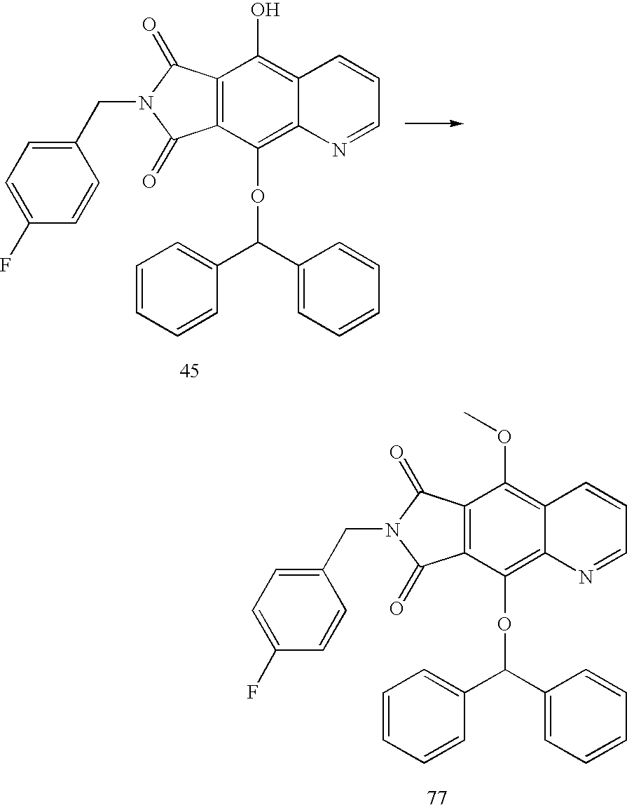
C12=C(C(=O)N(CC3=CC=C(F)C=C3)C1=O)C(O)=C1C(=C2OC(C2=CC=CC=C2)C2=CC=CC=C2)N=CC=C1.C12=C(C(=O)N(CC3=CC=C(F)C=C3)C1=O)C(OC)=C1C(=C2OC(C2=CC=CC=C2)C2=CC=CC=C2)N=CC=C1
